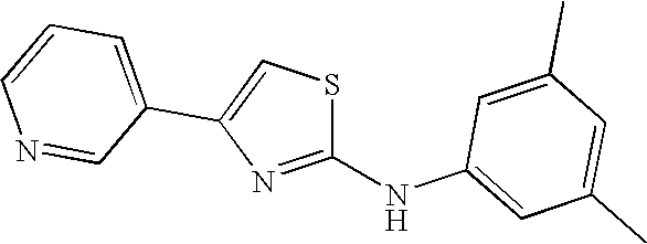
C1=CN=CC(C2=CSC(NC3=CC(C)=CC(C)=C3)=N2)=C1
